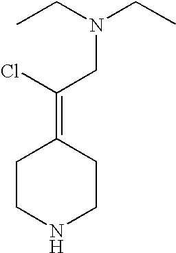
C1CNCCC1=C(Cl)CN(CC)CC
